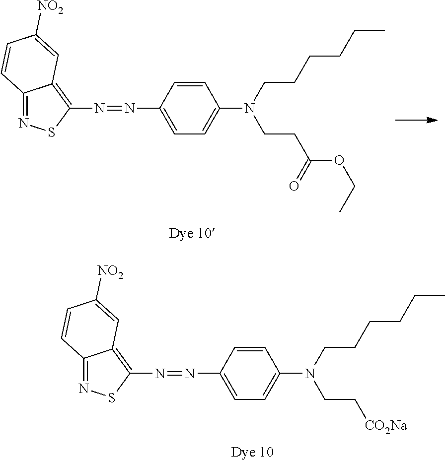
C12=NSC(N=NC3=CC=C(N(CCCCCC)CCC(OCC)=O)C=C3)=C1C=C([NO2])C=C2.C12=NSC(N=NC3=CC=C(N(CCCCCC)CC[CO2Na])C=C3)=C1C=C([NO2])C=C2
